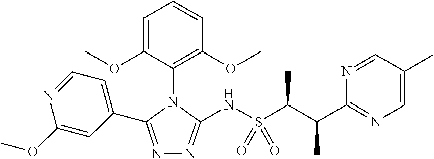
N1=C(C2=CC=NC(OC)=C2)N(C2=C(OC)C=CC=C2OC)C(NS(C(C(C2=NC=C(C)C=N2)C)C)(=O)=O)=N1
